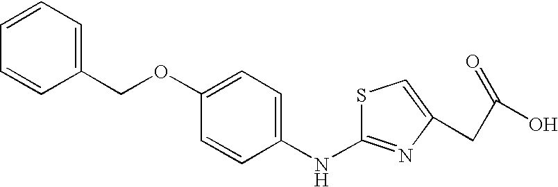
C1=CC=C(COC2=CC=C(NC3=NC(CC(O)=O)=CS3)C=C2)C=C1
